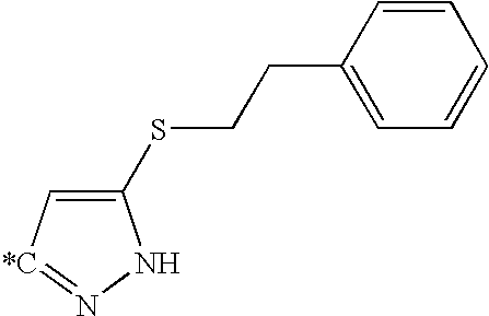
C1(SCCC2=CC=CC=C2)=C[*C]=NN1
